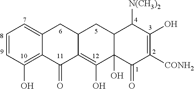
C1=CC(O)=C2C(=C1)CC1C(=C(O)C3(O)C(C1)C([N(CH3)2])C(O)=C([CONH2])C3=O)C2=O
